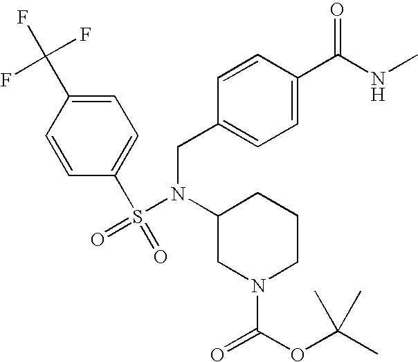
C1=CC(C(NC)=O)=CC=C1CN(C1CN(C(=O)OC(C)(C)C)CCC1)S(C1=CC=C(C(F)(F)F)C=C1)(=O)=O
